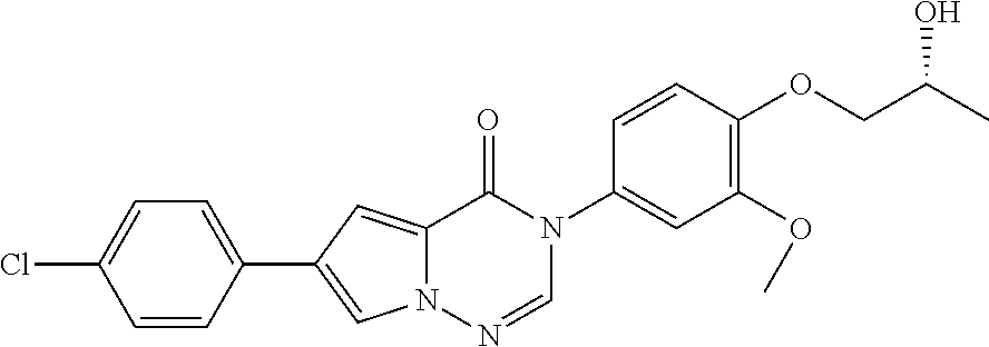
C12=CC(C3=CC=C(Cl)C=C3)=CN1N=CN(C1=CC(OC)=C(OCC(C)O)C=C1)C2=O
